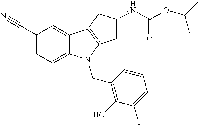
C1(C#N)=CC=C2C(=C1)C1=C(N2CC2=C(O)C(F)=CC=C2)CC(NC(OC(C)C)=O)C1
